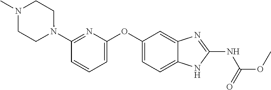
C1(N2CCN(C)CC2)=NC(OC2=CC=C3C(=C2)N=C(NC(=O)OC)N3)=CC=C1
